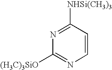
C1=CC([NHSi(CH3)3])=NC([(H3C)3SiO])=N1
